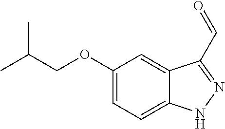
C1(OCC(C)C)=CC=C2C(=C1)C(C=O)=NN2
